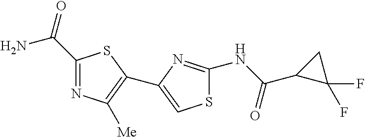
S1C(NC(=O)C2C(F)(F)C2)=NC(C2=C([Me])N=C(C(=O)N)S2)=C1
